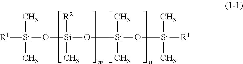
[R1][Si](C)(C)O[Si]([R2])(C)O[Si](C)(C)O[Si](C)(C)[R1]
